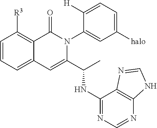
C1=CC=C2C(=C1[R3])C(=O)N(C1=CC([halo])=CC=C1[H])C(C(NC1=NC=NC3=C1N=CN3)C)=C2
